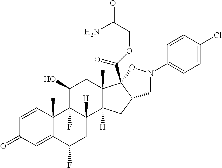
C1=CC2(C)C(=CC1=O)C(F)CC1([H])C2(F)C(O)CC2(C)C1([H])CC1C2(C(OCC(N)=O)=O)ON(C2=CC=C(Cl)C=C2)C1
